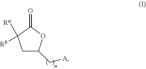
C1C(C[A])OC(=O)C1([Rb])[Ra]
